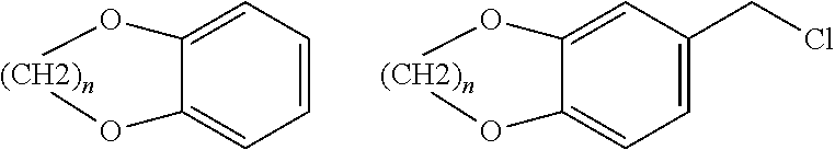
C12=CC=CC=C1O[(CH2)n]O2.C12=CC=C(CCl)C=C1O[(CH2)n]O2
